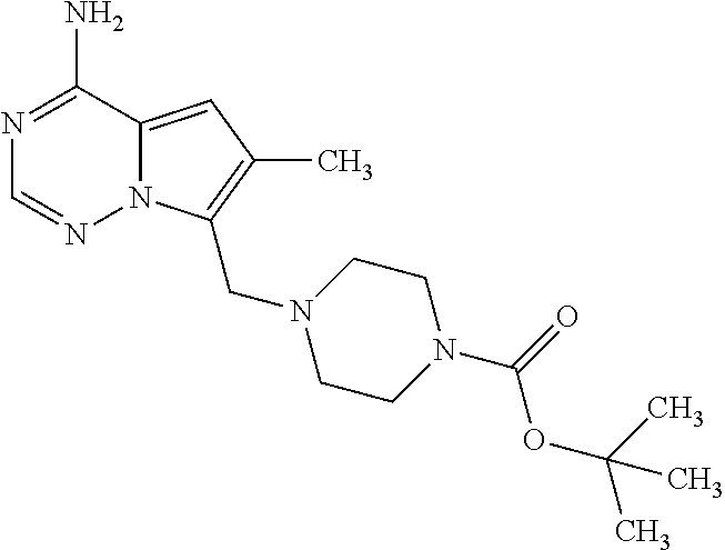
N1=C(N)C2=CC(C)=C(CN3CCN(C(=O)OC(C)(C)C)CC3)N2N=C1
